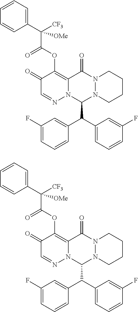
C1(F)=CC=CC(C(C2=CC=CC(F)=C2)C2N3N(C(=O)C4=C(OC(C(C5=CC=CC=C5)([CF3])[OMe])=O)C(=O)C=NN24)CCCC3)=C1.C1(F)=CC=CC(C(C2=CC=CC(F)=C2)C2N3N(C(=O)C4=C(OC(C(C5=CC=CC=C5)([CF3])[OMe])=O)C(=O)C=NN24)CCCC3)=C1
